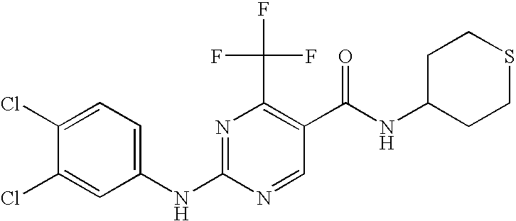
C1(NC2=NC(C(F)(F)F)=C(C(NC3CCSCC3)=O)C=N2)=CC=C(Cl)C(Cl)=C1
